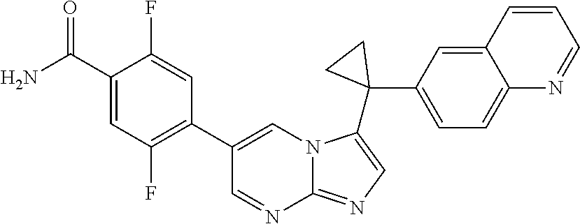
C1(F)=CC(C2=CN3C(=NC=C3C3(C4=CC=C5C(=C4)C=CC=N5)CC3)N=C2)=C(F)C=C1C(N)=O
